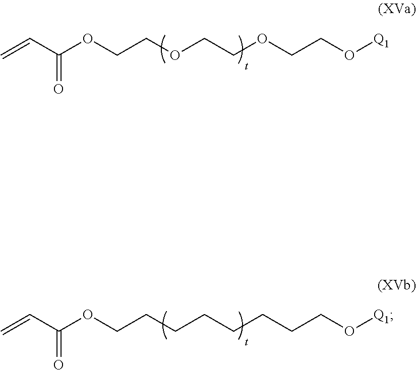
C=CC(OCCOCCOCCO[Q1])=O.C=CC(OCCCCCCCCO[Q1])=O
